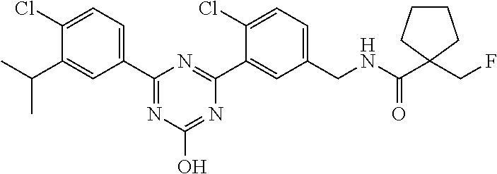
C1(CNC(C2(CF)CCCC2)=O)=CC=C(Cl)C(C2=NC(C3=CC=C(Cl)C(C(C)C)=C3)=NC(O)=N2)=C1
